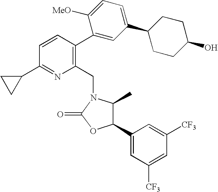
C1(C2=CC([CF3])=CC([CF3])=C2)C(C)N(CC2=C(C3=CC(C4CCC(O)CC4)=CC=C3[MeO])C=CC(C3CC3)=N2)C(=O)O1
